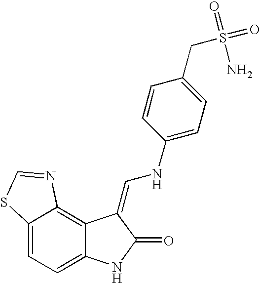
C12=CC=C3C(=C1N=CS2)C(=CNC1=CC=C(CS(=O)(=O)N)C=C1)C(=O)N3
